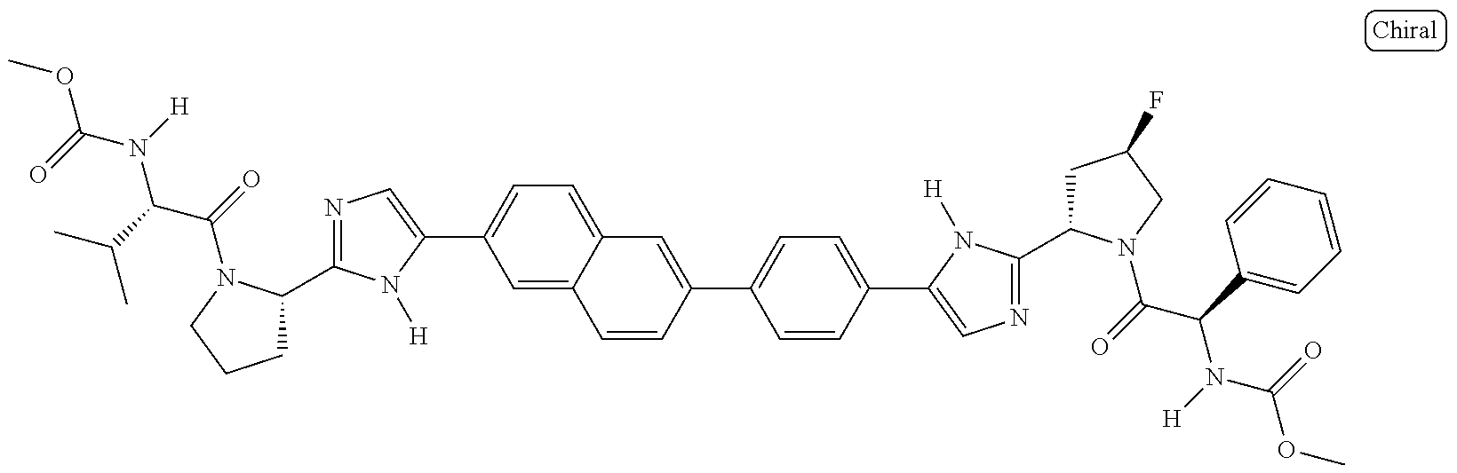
O(C(=O)N(C(C(=O)N1C(C2=NC=C(C3=CC=C4C(=C3)C=CC(C3=CC=C(C5=CN=C(C6CC(F)CN6C(=O)C(C6=CC=CC=C6)N([H])C(OC)=O)N5[H])C=C3)=C4)N2[H])CCC1)C(C)C)[H])C
